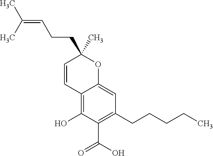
C1(O)=C2C(=CC(CCCCC)=C1C(O)=O)OC(CCC=C(C)C)(C)C=C2
